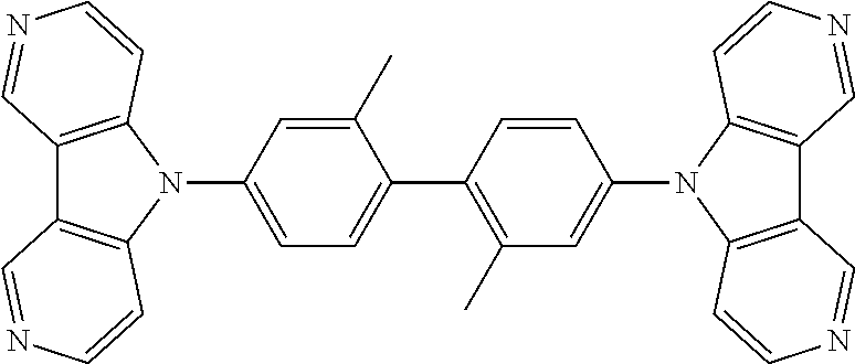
C1=C(C)C(C2=C(C)C=C(N3C4=C(C5=C3C=CN=C5)C=NC=C4)C=C2)=CC=C1N1C2=C(C3=C1C=CN=C3)C=NC=C2
